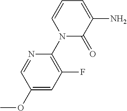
N1(C2=C(F)C=C(OC)C=N2)C(=O)C(N)=CC=C1
